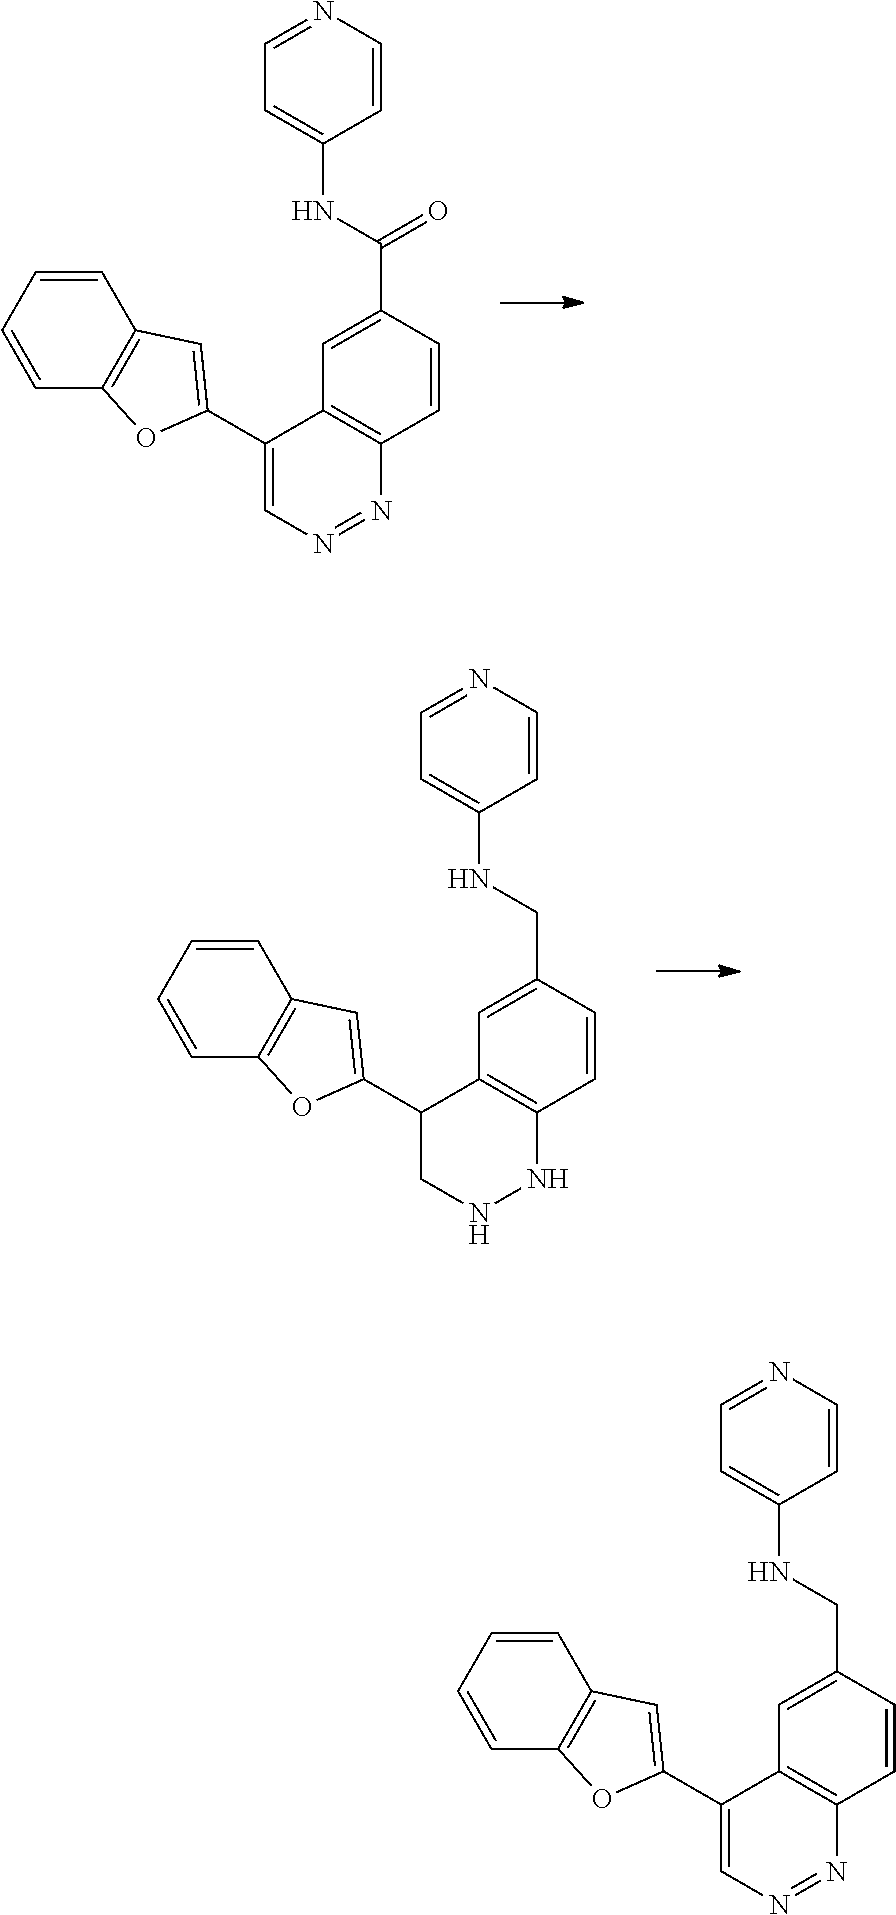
C1(C2=CC3=C(C=CC=C3)O2)=CN=NC2=C1C=C(C(NC1=CC=NC=C1)=O)C=C2.C1(C2=CC3=C(C=CC=C3)O2)CNNC2=C1C=C(CNC1=CC=NC=C1)C=C2.C1(C2=CC3=C(C=CC=C3)O2)=CN=NC2=C1C=C(CNC1=CC=NC=C1)C=C2
